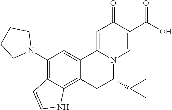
C12=CC(N3CCCC3)=C3C(=C1CC(C(C)(C)C)N1C2=CC(=O)C(C(O)=O)=C1)NC=C3
